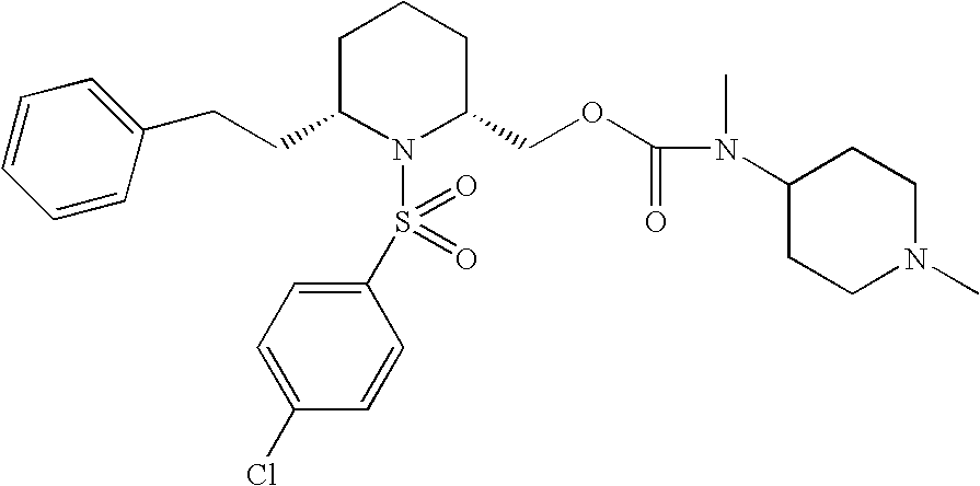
C(CC1N(S(C2=CC=C(Cl)C=C2)(=O)=O)C(COC(N(C)C2CCN(C)CC2)=O)CCC1)C1=CC=CC=C1
